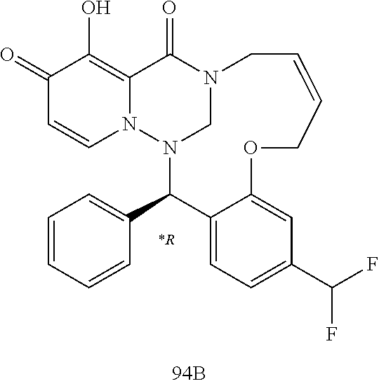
C1(=O)C=CN2C(=C1O)C(=O)N1CN2C(C2=CC=CC=C2)C2=CC=C(C(F)F)C=C2OCC=CC1
